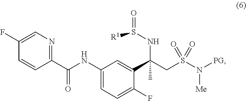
C(CS(N([PG])[Me])(=O)=O)(NS(=O)[R1])(C)C1=CC(NC(C2=NC=C(F)C=C2)=O)=CC=C1F
